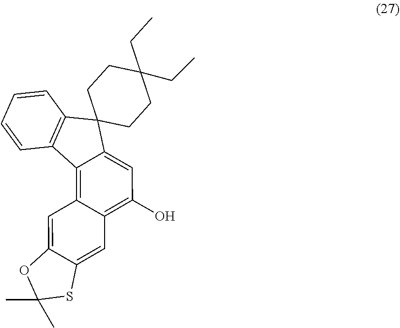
C1=CC2=C(C3=C4C(=C(O)C=C3C23CCC(CC)(CC)CC3)C=C2C(=C4)OC(C)(C)S2)C=C1
